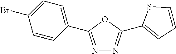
N1=C(C2=CC=C(Br)C=C2)OC(C2=CC=CS2)=N1
